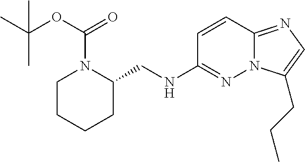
C1=CC2=NC=C(CCC)N2N=C1NCC1N(C(=O)OC(C)(C)C)CCCC1
